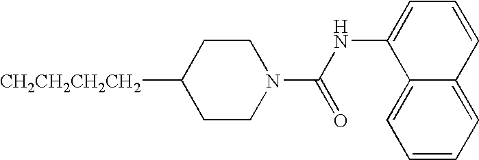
[CH2CH2CH2CH2]C1CCN(C(NC2=CC=CC3=CC=CC=C23)=O)CC1
